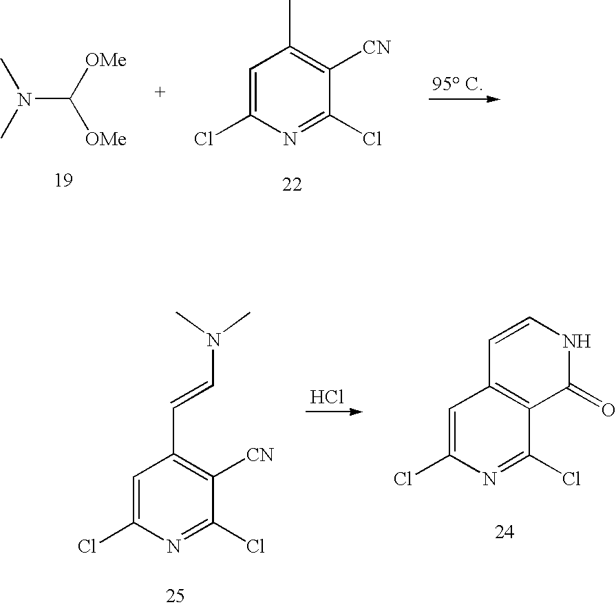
N(C([OMe])[OMe])(C)C.C1=C(Cl)N=C(Cl)C([CN])=C1C.C1=C(Cl)N=C(Cl)C([CN])=C1C=CN(C)C.Cl.C1=C(Cl)N=C(Cl)C2=C1C=CNC2=O
